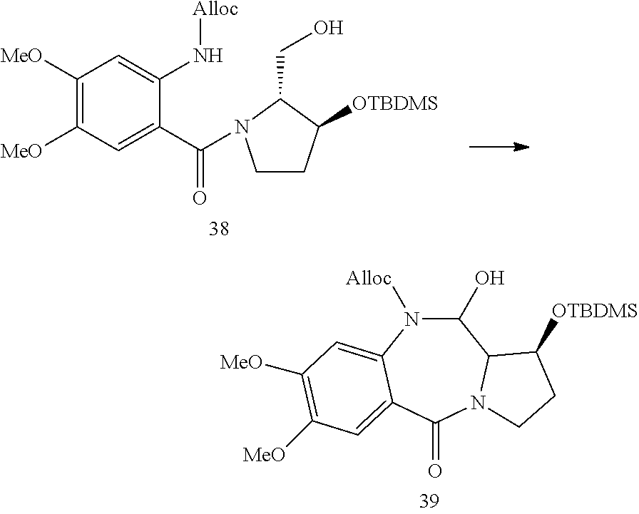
C1CC([OTBDMS])C(CO)N1C(C1=CC([MeO])=C([MeO])C=C1N[Alloc])=O.C1(O)N([Alloc])C2=CC([MeO])=C([MeO])C=C2C(=O)N2C1C([OTBDMS])CC2
